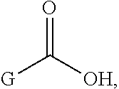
O=C([OH])[G]
